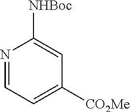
N1=CC=C([CO2Me])C=C1[NHBoc]
